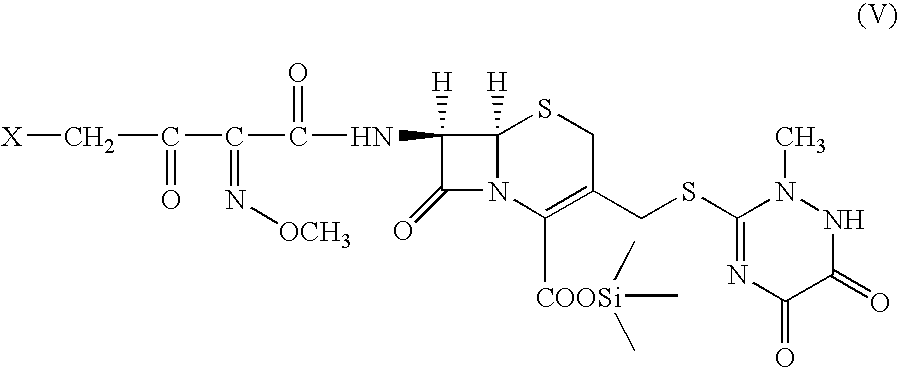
N(C1([H])C(=O)N2C1([H])SCC(CSC1=NC(=O)C(=O)NN1C)=C2[COOSi](C)(C)C)C(C(C(C[X])=O)=N[OCH3])=O
